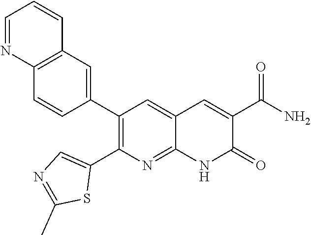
C12=C(C=C(C3=C(C4=CN=C(C)S4)N=C4C(=C3)C=C(C(N)=O)C(=O)N4)C=C1)C=CC=N2
